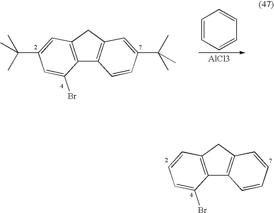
C12=C(CC3=C1C=CC=C3)C=CC=C2Br.C12=C(CC3=C1C=CC(C(C)(C)C)=C3)C=C(C(C)(C)C)C=C2Br.C1=CC=CC=C1.[AlCl3]
